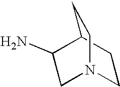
C1(N)C2CCN(C1)CC2
